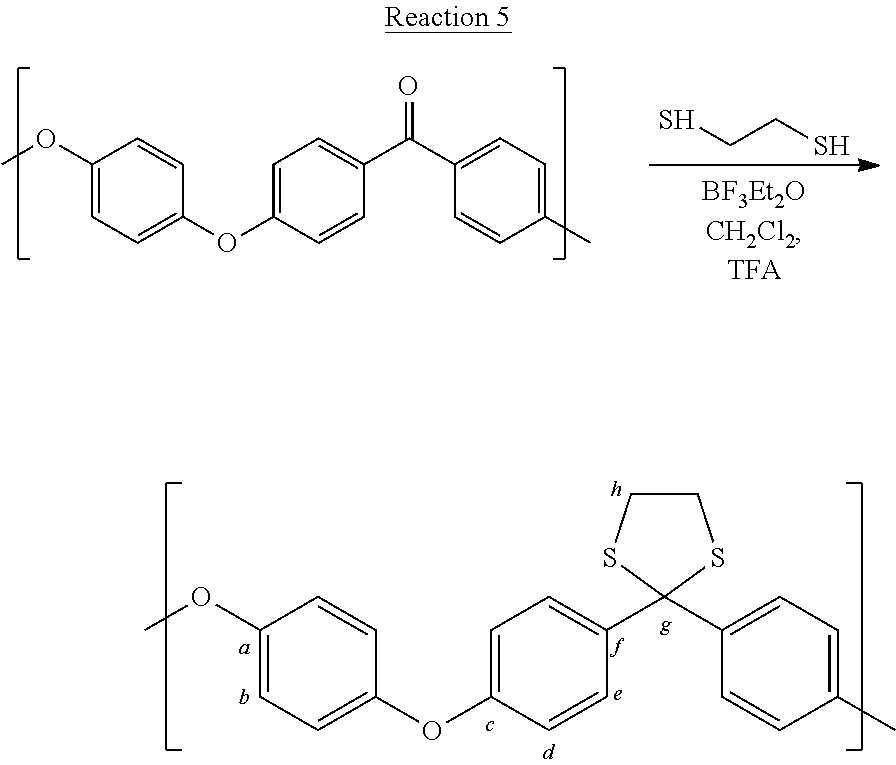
C1(OC)=CC=C(OC2=CC=C(C(C3=CC=C(C)C=C3)=O)C=C2)C=C1.SCCS.C1(OC)=CC=C(OC2=CC=C(C3(C4=CC=C(C)C=C4)SCCS3)C=C2)C=C1
